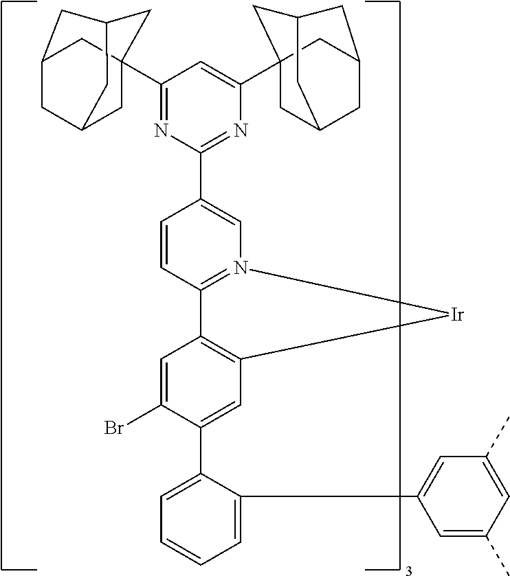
C1(C23CC4CC(C2)CC(C4)C3)=NC(C2=CN3=C(C=C2)C2=C(C=C(C4=CC=CC=C4C4=CC(C)=CC(C)=C4)C(Br)=C2)[Ir]3)=NC(C23CC4CC(C2)CC(C3)C4)=C1
